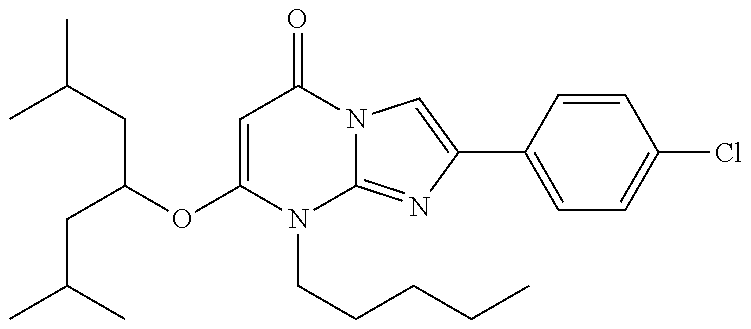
C1(OC(CC(C)C)CC(C)C)=CC(=O)N2C(=NC(C3=CC=C(Cl)C=C3)=C2)N1CCCCC
